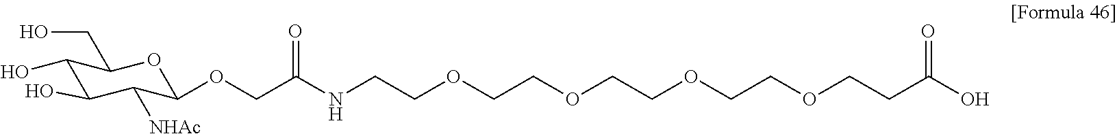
C1(O)C(O)C([NHAc])C(OCC(NCCOCCOCCOCCOCCC(O)=O)=O)OC1CO
